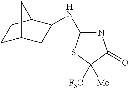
[F3C]C1([Me])C(=O)N=C(NC2CC3CCC2C3)S1
